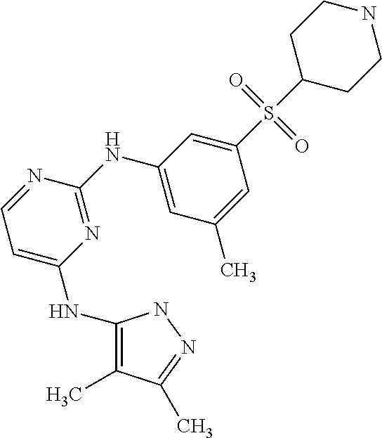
N(C1=C(C)C(C)=NN1)C1=CC=NC(NC2=CC(C)=CC(S(=O)(=O)C3CCNCC3)=C2)=N1
